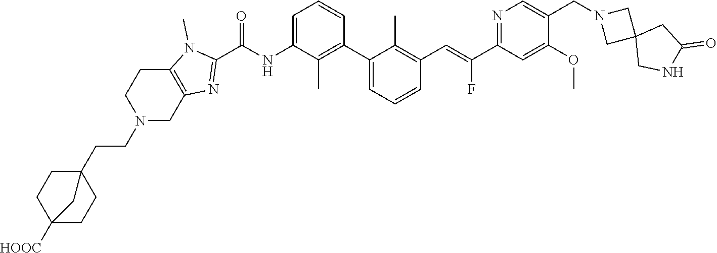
C1(C2=CC=CC(C=C(C3=NC=C(CN4CC5(C4)CNC(=O)C5)C(OC)=C3)F)=C2C)=C(C)C(NC(C2=NC3=C(N2C)CCN(CCC24CCC([HOOC])(CC2)C4)C3)=O)=CC=C1
